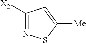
N1=C([X2])C=C([Me])S1
